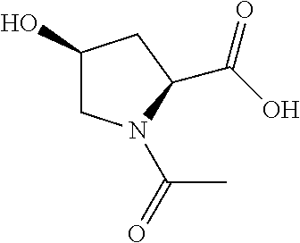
C1(O)CN(C(=O)C)C(C(O)=O)C1
